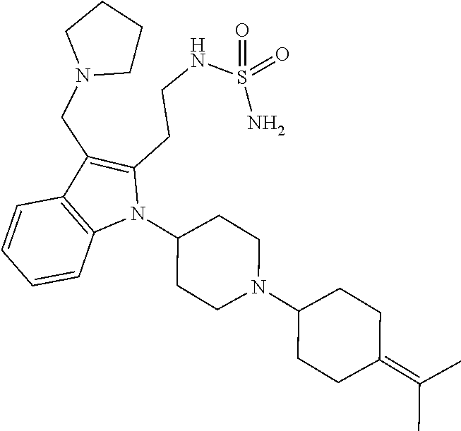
C1=CC2=C(C=C1)N(C1CCN(C3CCC(=C(C)C)CC3)CC1)C(CCNS(=O)(=O)N)=C2CN1CCCC1
